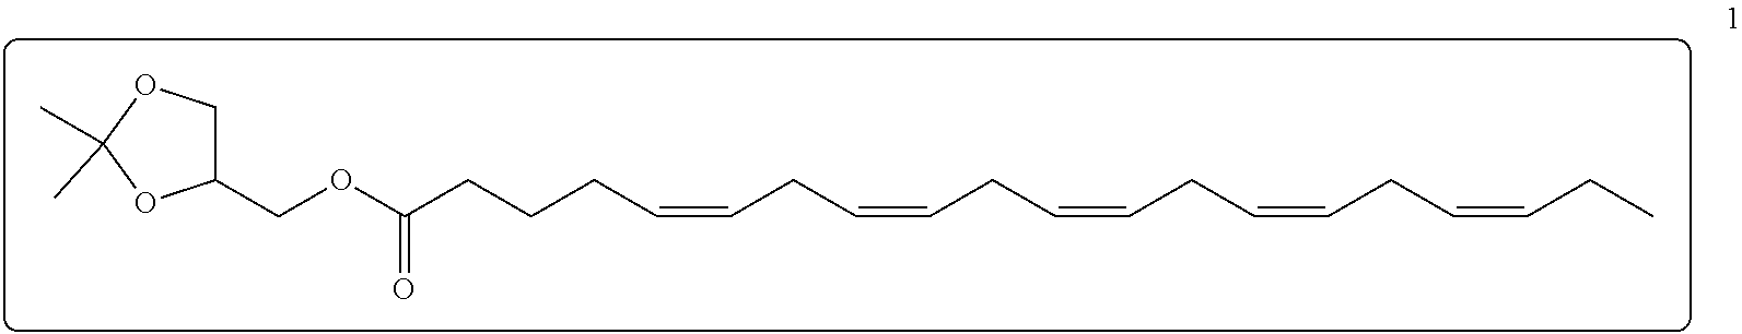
C1(COC(CCCC=CCC=CCC=CCC=CCC=CCC)=O)COC(C)(C)O1
